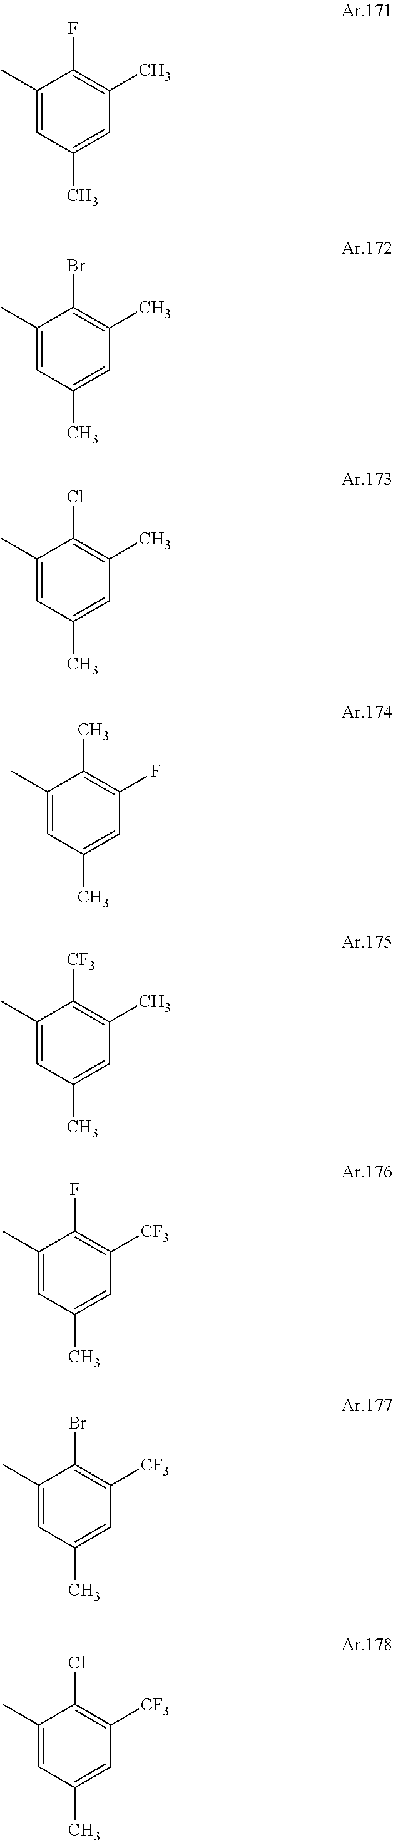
C1(C)=CC(C)=CC(C)=C1F.C1(C)=CC(C)=CC(C)=C1Br.C1(C)=CC(C)=CC(C)=C1Cl.C1(C)=CC(C)=CC(F)=C1C.C1(C)=CC(C)=CC(C)=C1[CF3].C1(C)=CC(C)=CC([CF3])=C1F.C1(C)=CC(C)=CC([CF3])=C1Br.C1(C)=CC(C)=CC([CF3])=C1Cl
